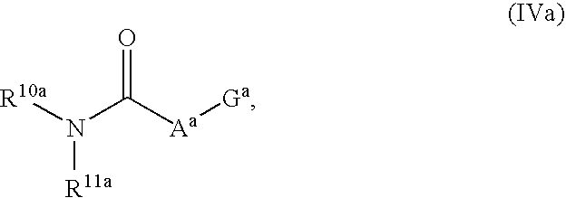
O=C([Aa][Ga])N([R10a])[R11a]
